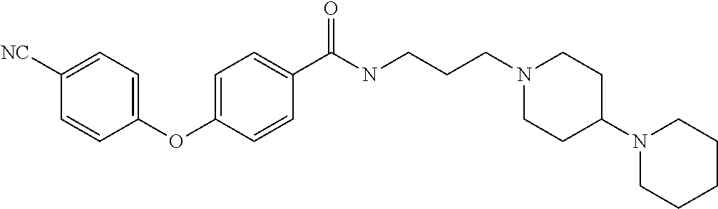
C1(C(NCCCN2CCC(N3CCCCC3)CC2)=O)=CC=C(OC2=CC=C([NC])C=C2)C=C1
